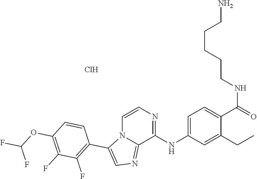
C1(NC2=NC=CN3C2=NC=C3C2=C(F)C(F)=C(OC(F)F)C=C2)=CC=C(C(NCCCCCN)=O)C(CC)=C1.Cl
